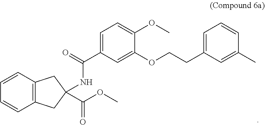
C1=CC2=C(C=C1)CC(C(OC)=O)(NC(C1=CC=C(OC)C(OCCC3=CC=CC(C)=C3)=C1)=O)C2
